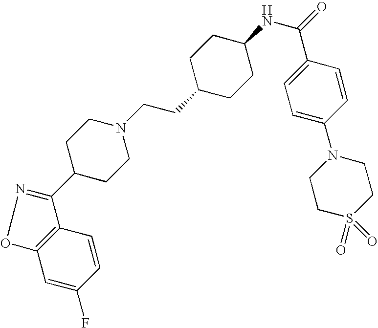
C12=C(C=CC(F)=C1)C(C1CCN(CCC3CCC(NC(=O)C4=CC=C(N5CCS(=O)(=O)CC5)C=C4)CC3)CC1)=NO2
